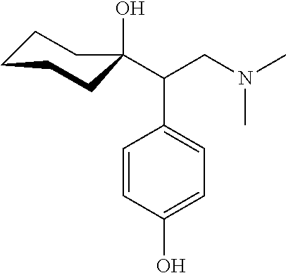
C(CN(C)C)(C1=CC=C(O)C=C1)C1(O)CCCCC1
